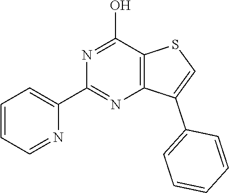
N1=C(O)C2=C(N=C1C1=CC=CC=N1)C(C1=CC=CC=C1)=CS2
